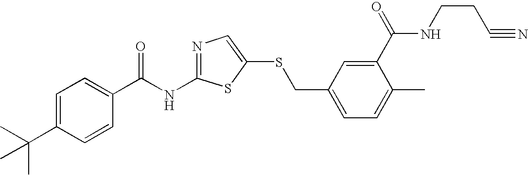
C1=C(C(C)(C)C)C=CC(C(NC2=NC=C(SCC3=CC=C(C)C(C(=O)NCCC#N)=C3)S2)=O)=C1
